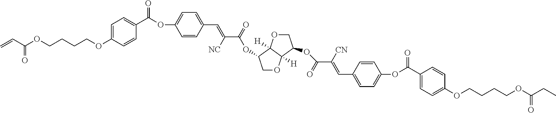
C=CC(OCCCCOC1=CC=C(C(OC2=CC=C(C=C(C(=O)OC3COC4([H])C3([H])OCC4OC(C([CN])=CC3=CC=C(OC(C4=CC=C(OCCCCOC(CC)=O)C=C4)=O)C=C3)=O)[NC])C=C2)=O)C=C1)=O
